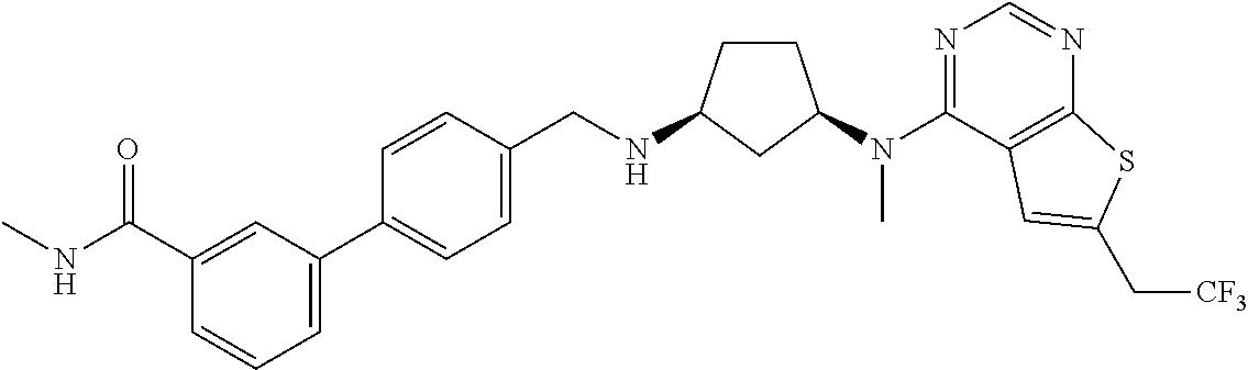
C1=CC(C2=CC=CC(C(NC)=O)=C2)=CC=C1CNC1CCC(N(C2=NC=NC3=C2C=C(C[CF3])S3)C)C1
